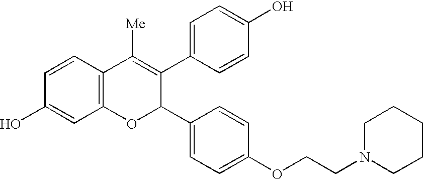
C12=C(C=CC(O)=C1)C([Me])=C(C1=CC=C(O)C=C1)C(C1=CC=C(OCCN3CCCCC3)C=C1)O2
